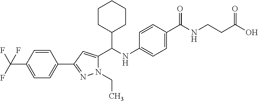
C1(C(NC2=CC=C(C(=O)NCCC(O)=O)C=C2)C2=CC(C3=CC=C(C(F)(F)F)C=C3)=NN2CC)CCCCC1
